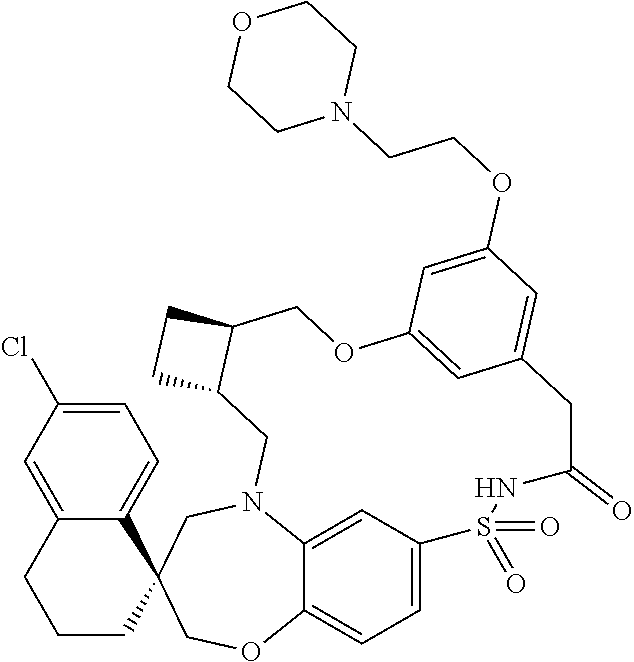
C12=CC=C3C(=C1)N(CC1(CO3)C3=CC=C(Cl)C=C3CCC1)CC1C(COC3=CC(=CC(OCCN4CCOCC4)=C3)CC(=O)NS2(=O)=O)CC1
